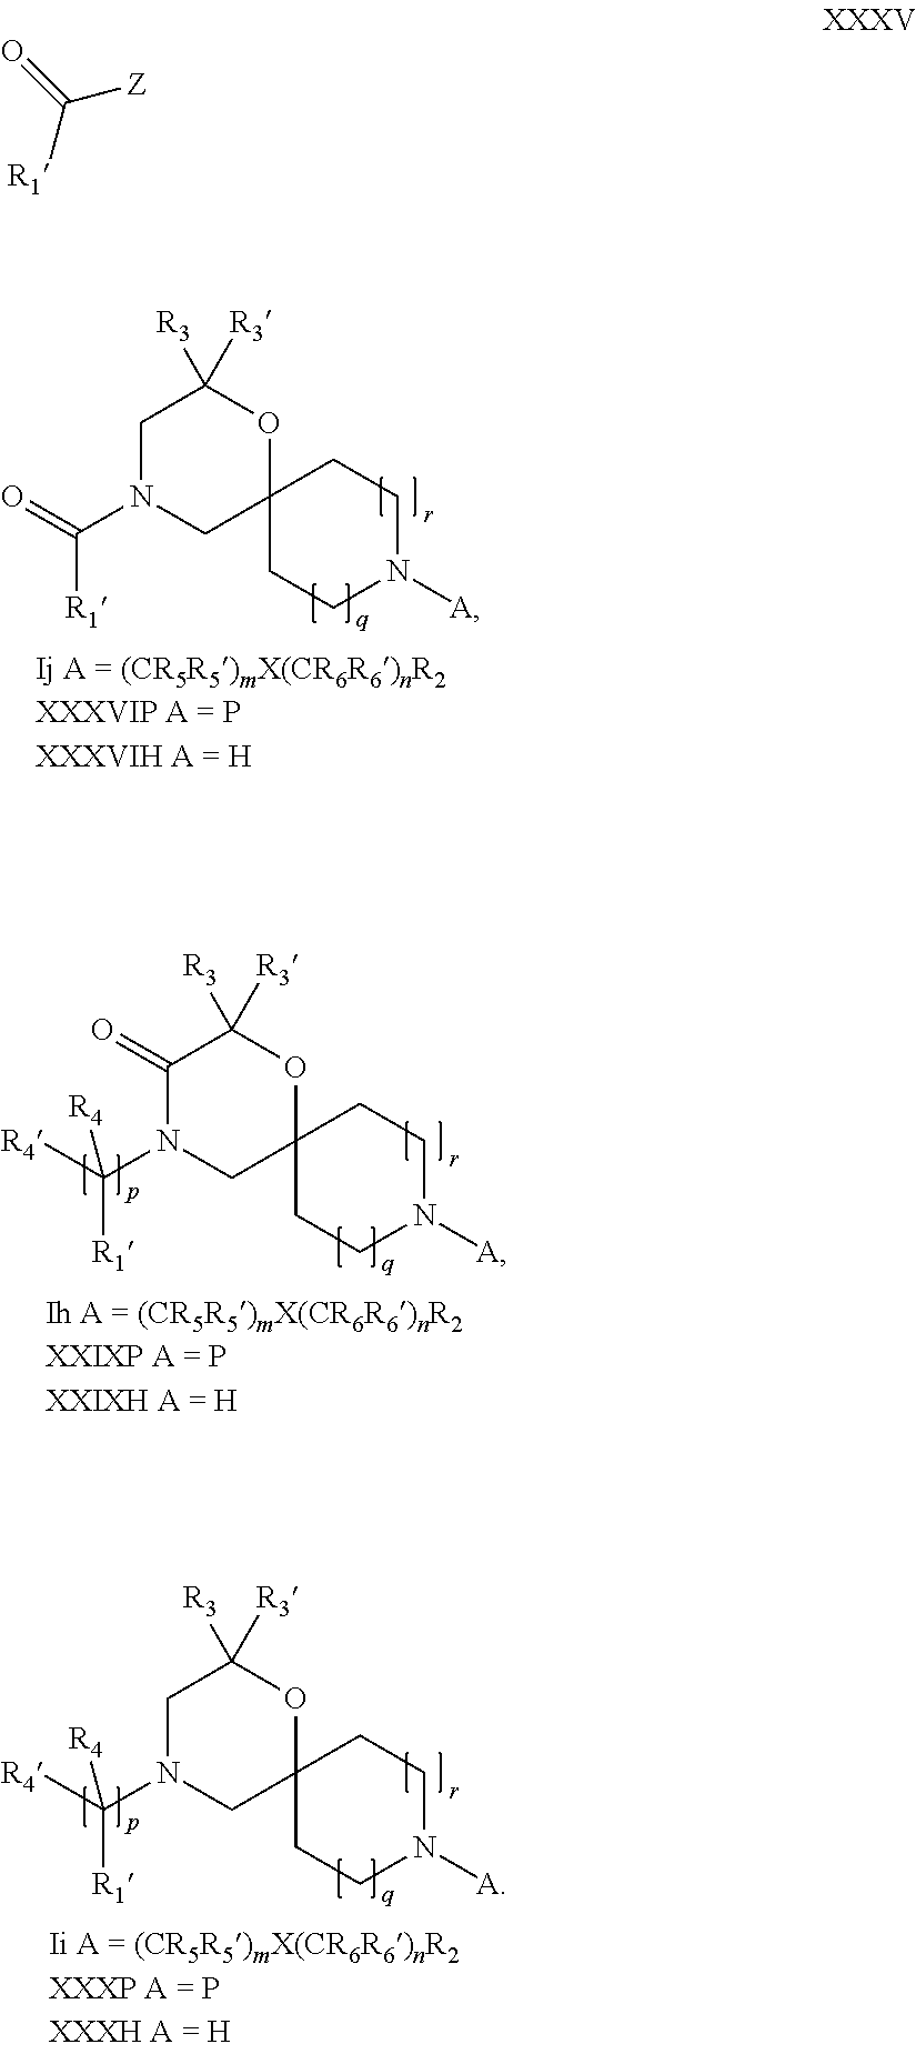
C12(CCN([A])CC1)OC([R3])([R3])CN(C([R1])=O)C2.C12(CCN([A])CC1)OC([R3])([R3])C(=O)N(C([R1])([R4])[R4])C2.C12(CCN([A])CC1)OC([R3])([R3])CN(C([R1])([R4])[R4])C2.C([Z])([R1])=O
